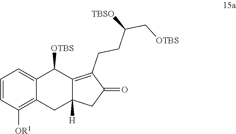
C1=CC([OR1])=C2C(=C1)C([OTBS])C1=C(CCC(C[OTBS])[TBSO])C(=O)CC1([H])C2
